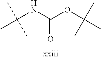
CC(NC(=O)OC(C)(C)C)(C)C
